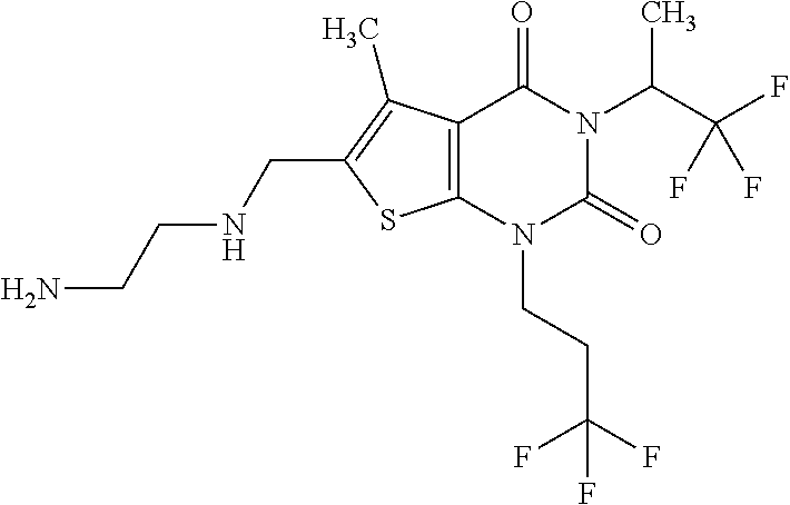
C12=C(N(CCC(F)(F)F)C(=O)N(C(C(F)(F)F)C)C1=O)SC(CNCCN)=C2C
